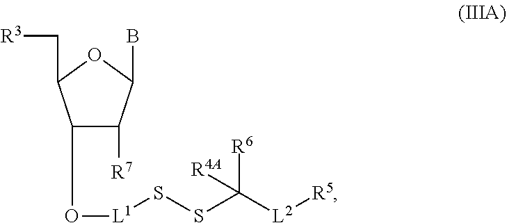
C1(O[L1]SSC([L2][R5])([R6])[R4A])C([R7])C(B)OC1C[R3]
